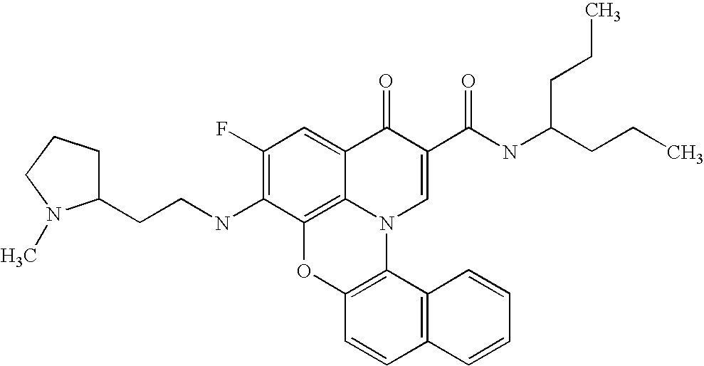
C1(F)=C(NCCC2CCCN2C)C2=C3C(=C1)C(=O)C(C(NC(CCC)CCC)=O)=CN3C1=C(O2)C=CC2=C1C=CC=C2
